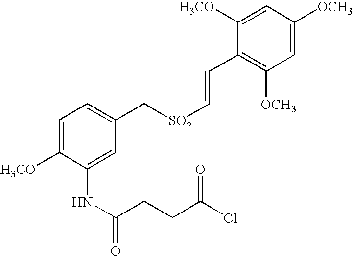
C1=C([H3CO])C(NC(=O)CCC(Cl)=O)=CC(C[SO2]C=CC2=C([OCH3])C=C([OCH3])C=C2[H3CO])=C1
